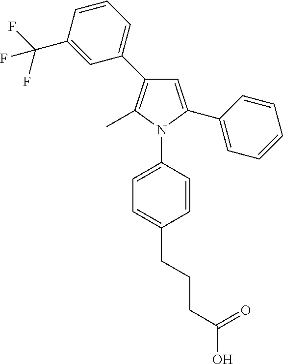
C1=CC(C(F)(F)F)=CC(C2=C(C)N(C3=CC=C(CCCC(O)=O)C=C3)C(C3=CC=CC=C3)=C2)=C1
